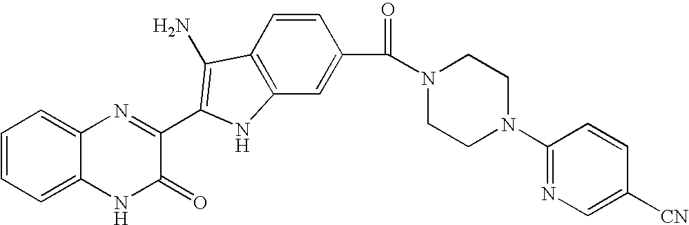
C1=C2C(=CC=C1)N=C(C1=C(N)C3=C(C=C(C(=O)N4CCN(C5=NC=C([CN])C=C5)CC4)C=C3)N1)C(=O)N2
